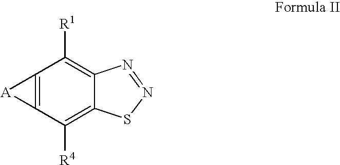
C12=C(C([R4])=C3C(=C1[R1])N=NS3)[A]2
